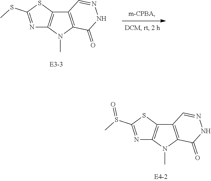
N1=C(SC)SC2=C1N(C)C1=C2C=NNC1=O.N1=C(S(C)=O)SC2=C1N(C)C1=C2C=NNC1=O
